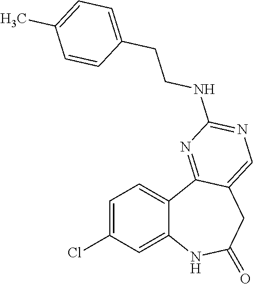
C12=CC(Cl)=CC=C1C1=NC(NCCC3=CC=C(C)C=C3)=NC=C1CC(=O)N2
